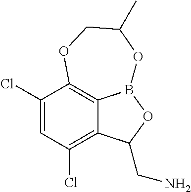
C1(Cl)=CC(Cl)=C2C3=C1OCC(C)OB3OC2CN
